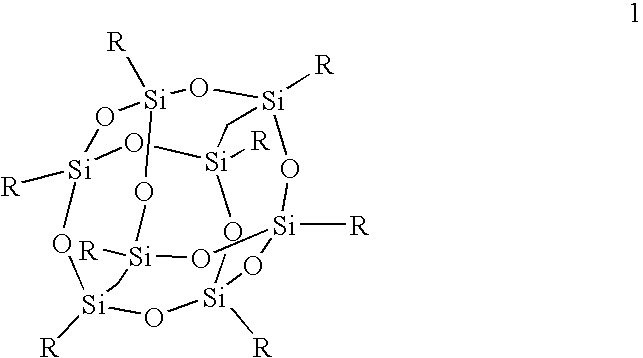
[Si]12([R])O[Si]3([R])O[Si]4([R])O[Si]5([R])O[Si]([R])(O[Si]([R])(O1)C[Si]([R])(O3)O5)O[Si]([R])(O2)C4
